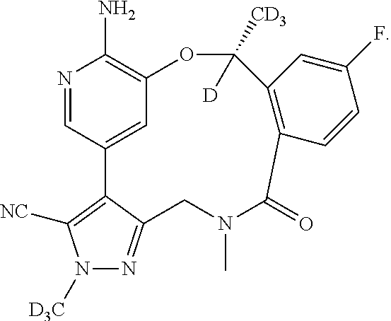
N1([D3C])N=C2C(=C1[NC])C1=CC(=C(N)N=C1)OC([CD3])([D])C1=C(C=CC(F)=C1)C(=O)N(C)C2
